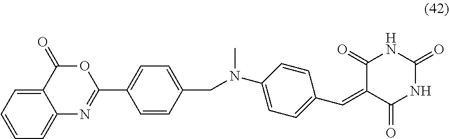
N(C1=CC=C(C=C2C(=O)NC(=O)NC2=O)C=C1)(C)CC1=CC=C(C2=NC3=CC=CC=C3C(=O)O2)C=C1
